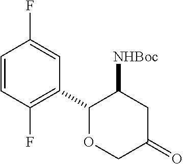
C1=CC(F)=C(C2OCC(=O)CC2[NHBoc])C=C1F
